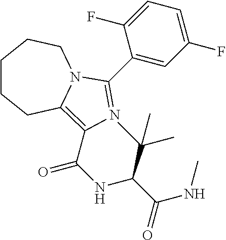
C1CCC2=C(C(NC(C(NC)=O)C(C)(C)C)=O)N=C(C3=CC(F)=CC=C3F)N2CC1
